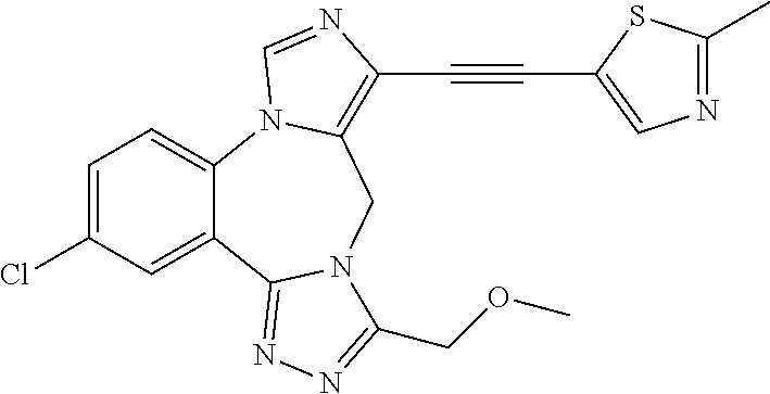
C1=C(Cl)C=C2C(=C1)N1C(=C(C#CC3=CN=C(C)S3)N=C1)CN1C2=NN=C1COC
